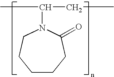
C1CCC(=O)N(C(C)CC)CC1
